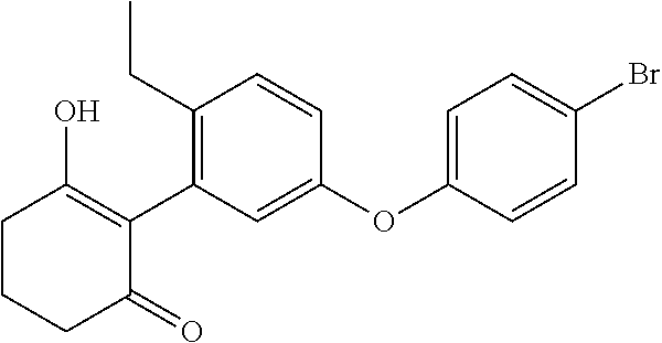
C1CCC(=O)C(C2=C(CC)C=CC(OC3=CC=C(Br)C=C3)=C2)=C1O
